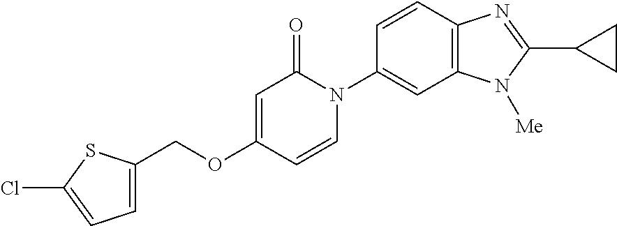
C1(COC2=CC(=O)N(C3=CC4=C(C=C3)N=C(C3CC3)N4[Me])C=C2)=CC=C(Cl)S1
